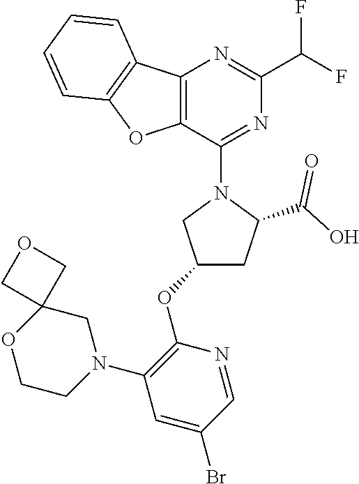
C12=C(C(N3CC(OC4=C(N5CC6(OCC5)COC6)C=C(Br)C=N4)CC3C(O)=O)=NC(C(F)F)=N1)OC1=C2C=CC=C1
